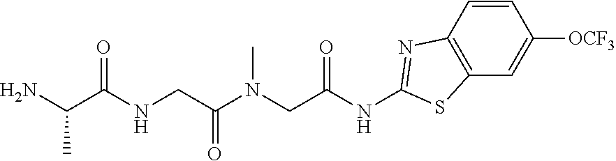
NC(C(NCC(N(CC(NC1=NC2=C(C=C([OCF3])C=C2)S1)=O)C)=O)=O)C
